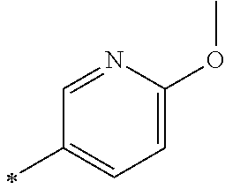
C1(C)=CC=C(OC)N=C1
